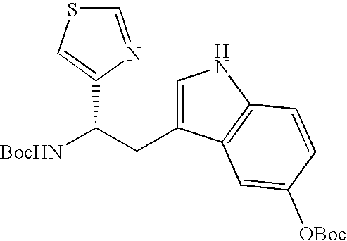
C1=C(CC([BocHN])C2=CSC=N2)C2=C(N1)C=CC([OBoc])=C2
